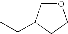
O1CC(CC)CC1
